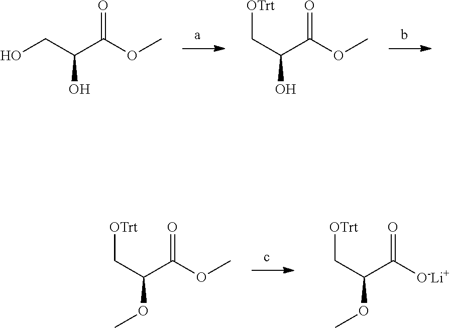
OCC(C(OC)=O)O.C(C(C(OC)=O)O)[OTrt].C(C(C(OC)=O)OC)[OTrt].C(C(C([O-Li+])=O)OC)[OTrt]
